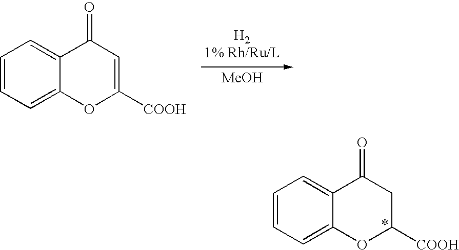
[MeOH].C1=CC=C2C(=C1)C(=O)C=C([COOH])O2.C1=CC=C2C(=C1)C(=O)CC([COOH])O2
